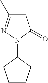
C1CCC(N2C(=O)CC(C)=N2)C1
